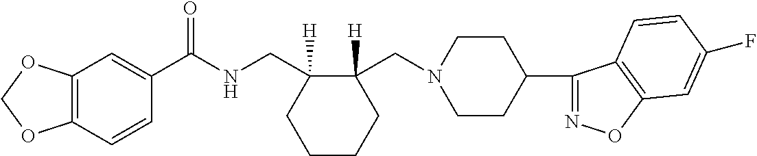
C12=C(C=CC(C(NCC3([H])C(CN4CCC(C5=NOC6=C5C=CC(F)=C6)CC4)([H])CCCC3)=O)=C1)OCO2
